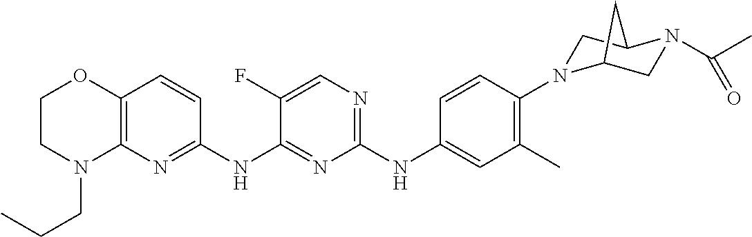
C1(NC2=CC(C)=C(N3CC4N(C(C)=O)CC3C4)C=C2)=NC=C(F)C(NC2=NC3=C(C=C2)OCCN3CCC)=N1
